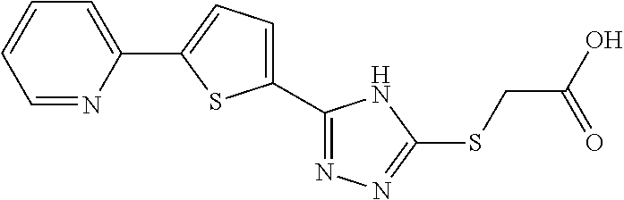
C1(C2=CC=C(C3=NN=C(SCC(O)=O)N3)S2)=CC=CC=N1
